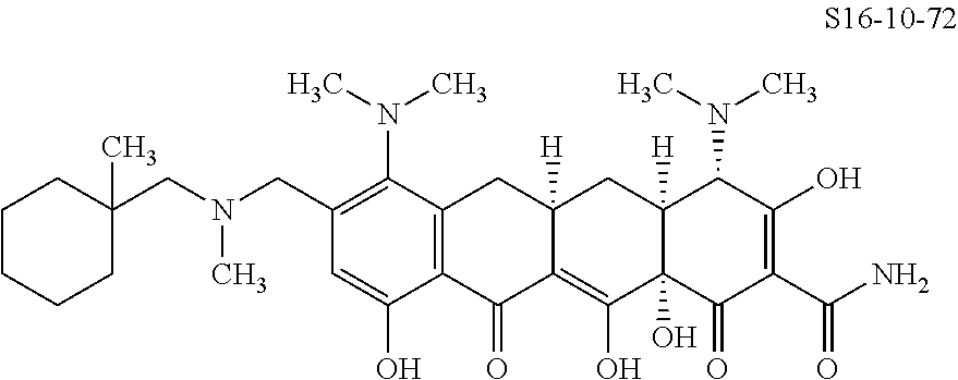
C1CCCC(CN(CC2=C(N(C)C)C3=C(C(O)=C2)C(=O)C2=C(O)C4(O)C([H])(CC2([H])C3)C(N(C)C)C(O)=C(C(N)=O)C4=O)C)(C)C1
